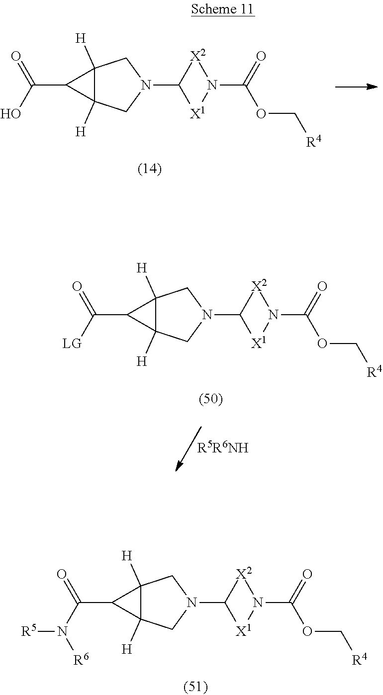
C(C1C2([H])C1([H])CN(C1[X2]N(C(=O)OC[R4])[X1]1)C2)(N([R6])[R5])=O.C(C1C2([H])C1([H])CN(C1[X2]N(C(=O)OC[R4])[X1]1)C2)(O)=O.C(C1C2([H])C1([H])CN(C1[X2]N(C(=O)OC[R4])[X1]1)C2)([LG])=O
